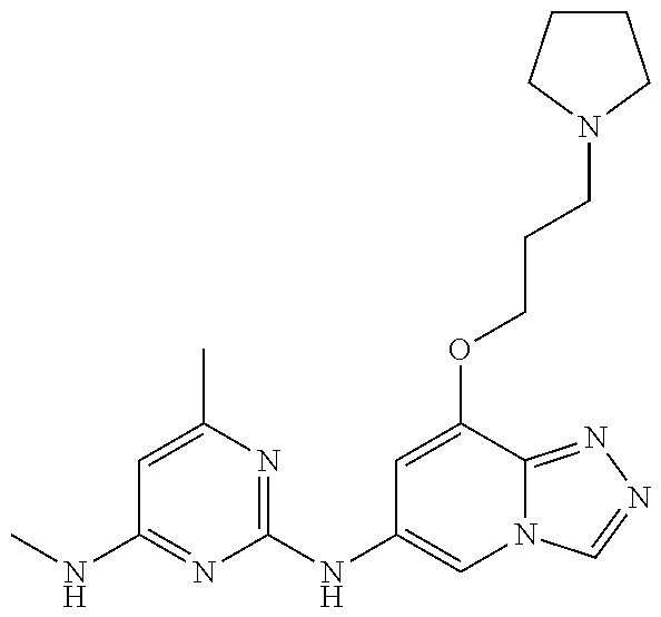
CNC1=NC(NC2=CN3C(=NN=C3)C(OCCCN3CCCC3)=C2)=NC(C)=C1
